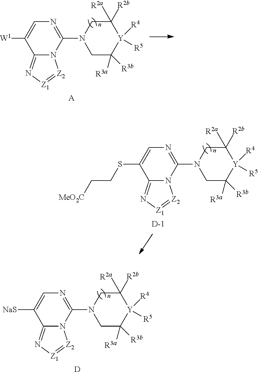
N1=C(N2CC([R3a])([R3b])[Y]([R5])([R4])C([R2b])([R2a])C2)N2C(=N[Z1]=[Z2]2)C([W1])=C1.[A].N1=C(N2CC([R3a])([R3b])[Y]([R5])([R4])C([R2b])([R2a])C2)N2C(=N[Z1]=[Z2]2)C(SCC[MeO2C])=C1.[D].N1=C(N2CC([R3a])([R3b])[Y]([R5])([R4])C([R2b])([R2a])C2)N2C(=N[Z1]=[Z2]2)C([NaS])=C1.[D]
